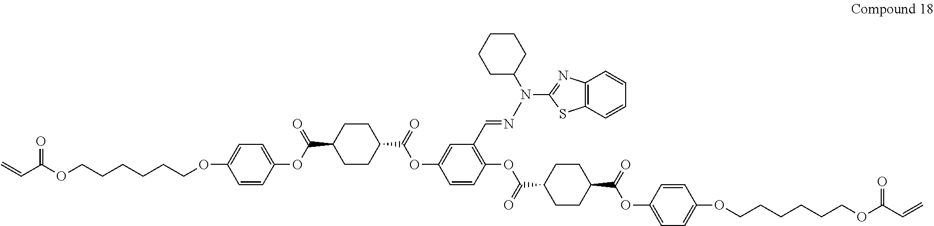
C=CC(OCCCCCCOC1=CC=C(OC(=O)C2CCC(C(=O)OC3=CC(C=NN(C4=NC5=C(S4)C=CC=C5)C4CCCCC4)=C(OC(=O)C4CCC(C(=O)OC5=CC=C(OCCCCCCOC(C=C)=O)C=C5)CC4)C=C3)CC2)C=C1)=O
